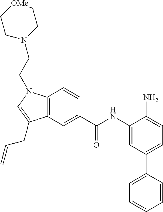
C12=C(C=C(C(NC3=CC(C4=CC=CC=C4)=CC=C3N)=O)C=C1)C(CC=C)=CN2CCN1CC[OMe]CC1
